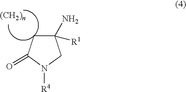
C1(N)([R1])CC(=O)N([R4])C1
